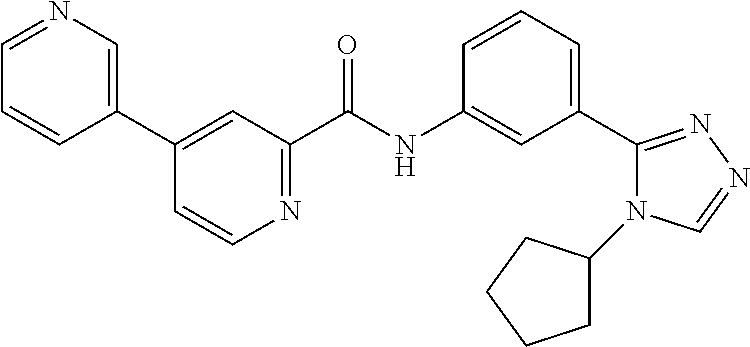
C1=CC(C2=CC(C(NC3=CC(C4=NN=CN4C4CCCC4)=CC=C3)=O)=NC=C2)=CN=C1
